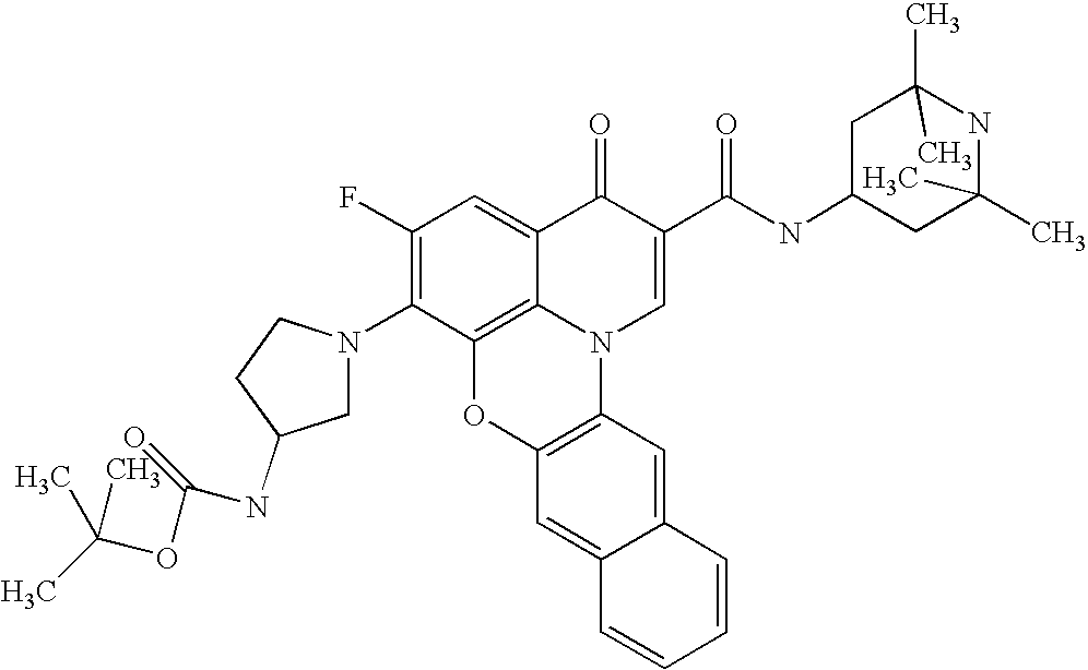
C1(F)=C(N2CC(NC(OC(C)(C)C)=O)CC2)C2=C3C(=C1)C(=O)C(C(NC1CC(C)(C)NC(C)(C)C1)=O)=CN3C1=C(O2)C=C2C(=C1)C=CC=C2
